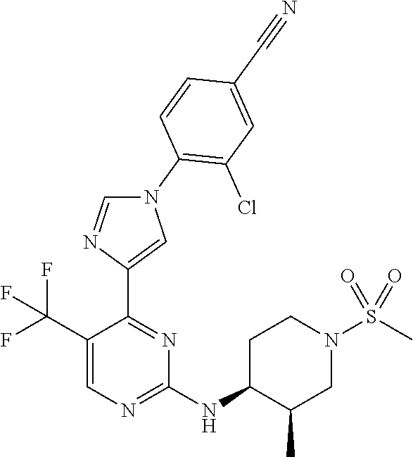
C1(C(F)(F)F)=CN=C(NC2C(C)CN(S(C)(=O)=O)CC2)N=C1C1=CN(C2=C(Cl)C=C(C#N)C=C2)C=N1
